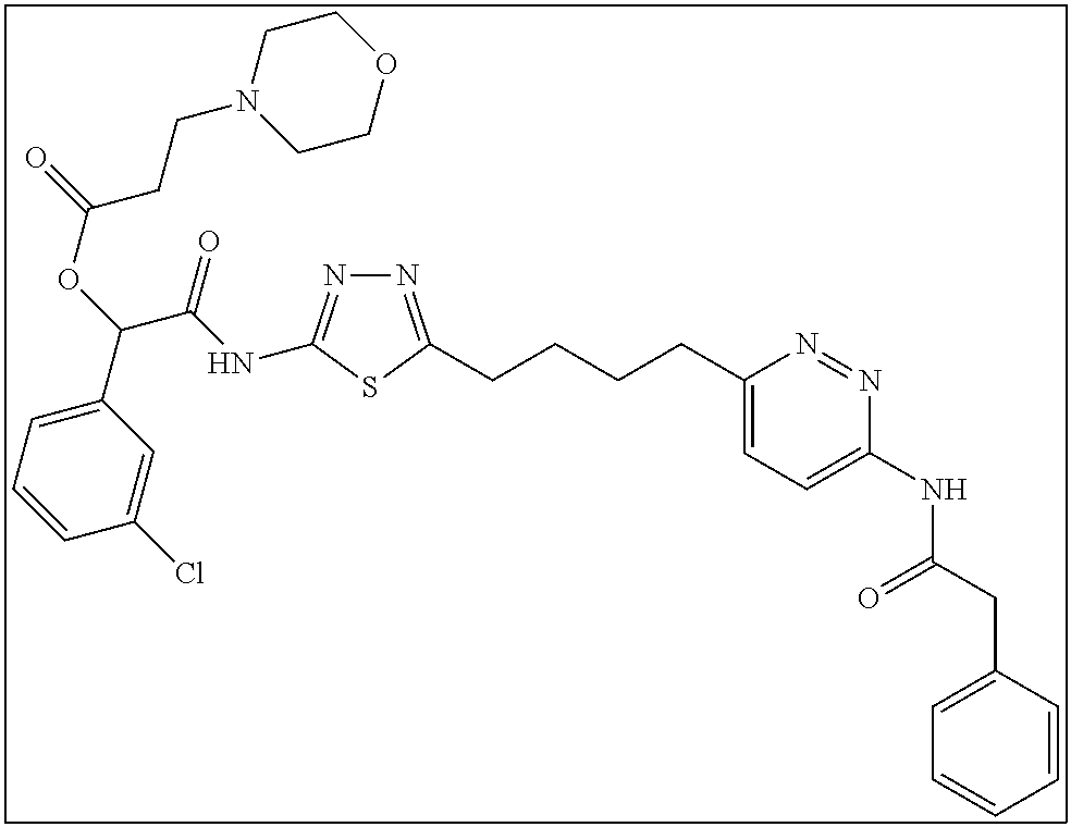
N1=C(CCCCC2=CC=C(NC(CC3=CC=CC=C3)=O)N=N2)SC(NC(C(OC(=O)CCN2CCOCC2)C2=CC=CC(Cl)=C2)=O)=N1
